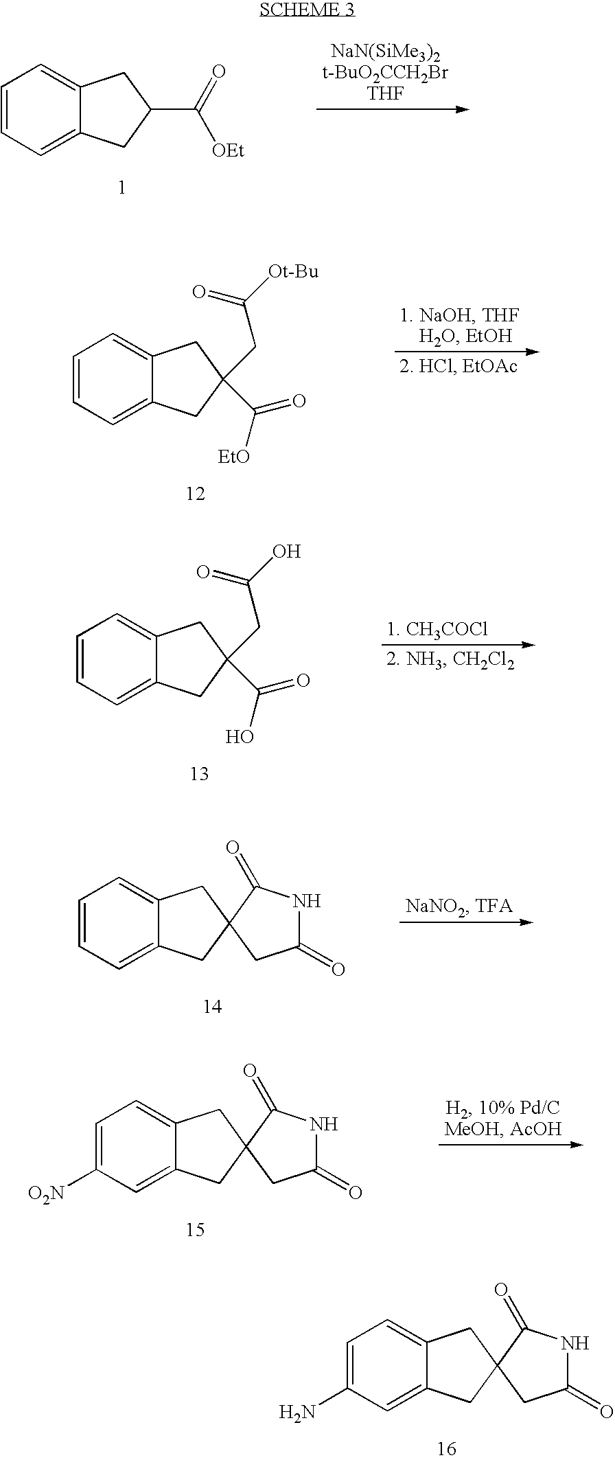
C1=CC=C2C(=C1)CC(C(=O)[OEt])C2.C1=CC=C2C(=C1)CC(C([EtO])=O)(CC([Ot-Bu])=O)C2.C1=CC=C2C(=C1)CC(C(O)=O)(CC(O)=O)C2.C1=CC=C2C(=C1)CC1(C2)CC(=O)NC1=O.C1=C([O2N])C=C2C(=C1)CC1(C2)CC(=O)NC1=O.C1=C(N)C=C2C(=C1)CC1(C2)CC(=O)NC1=O
